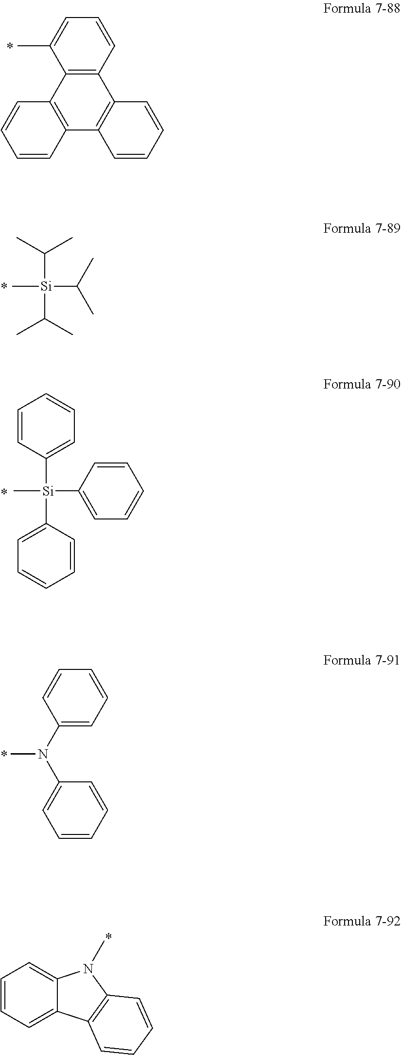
C12=C(C=CC=C1C)C1=C(C3=C2C=CC=C3)C=CC=C1.CC(C)[Si](C)(C(C)C)C(C)C.C1=CC([Si](C2=CC=CC=C2)(C)C2=CC=CC=C2)=CC=C1.CN(C1=CC=CC=C1)C1=CC=CC=C1.C1=CC=C2C(=C1)N(C)C1=C2C=CC=C1
